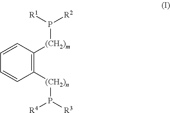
C1=CC([(CH2)m]P([R2])[R1])=C([(CH2)n]P([R3])[R4])C=C1
